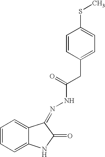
C1=C2C(=CC=C1)NC(=O)C2=NNC(CC1=CC=C(SC)C=C1)=O
